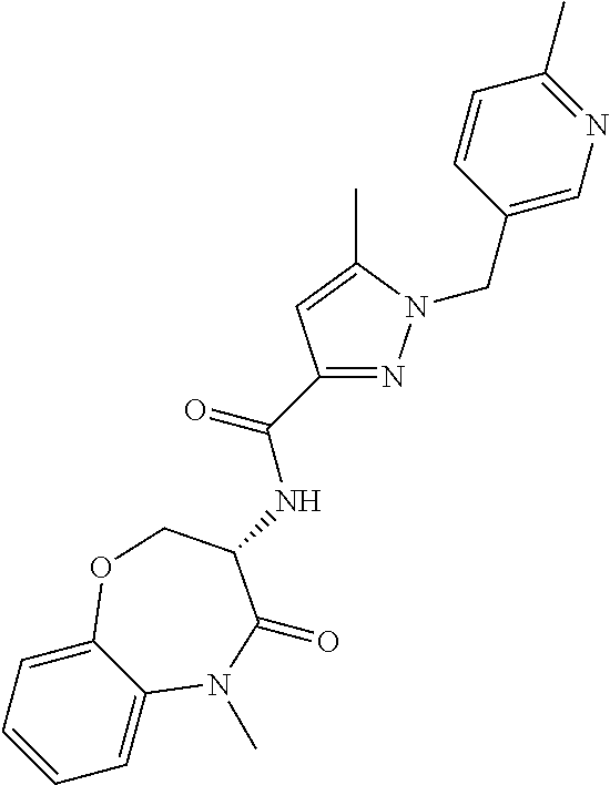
C1=C2C(=CC=C1)OCC(NC(C1=NN(CC3=CN=C(C)C=C3)C(C)=C1)=O)C(=O)N2C
